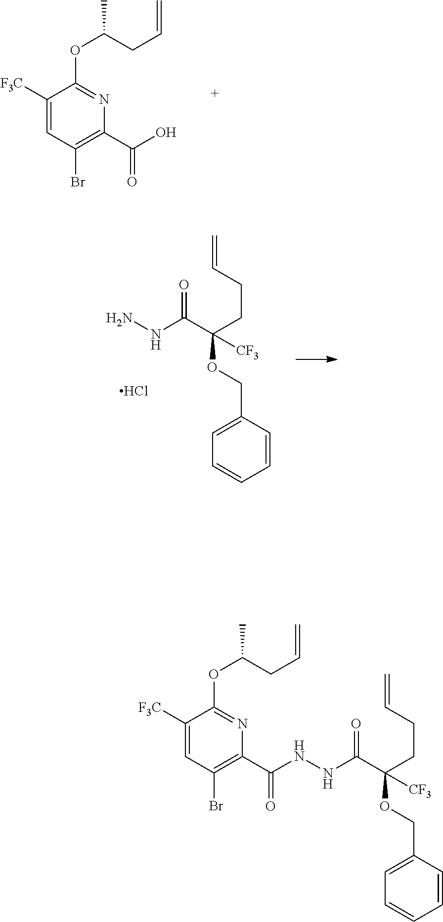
N(C(C(CCC=C)(OCC1=CC=CC=C1)[CF3])=O)NC(C1=C(Br)C=C([F3C])C(OC(CC=C)C)=N1)=O.C1(C(O)=O)=C(Br)C=C([F3C])C(OC(CC=C)C)=N1.NNC(C(CCC=C)(OCC1=CC=CC=C1)[CF3])=O.Cl
